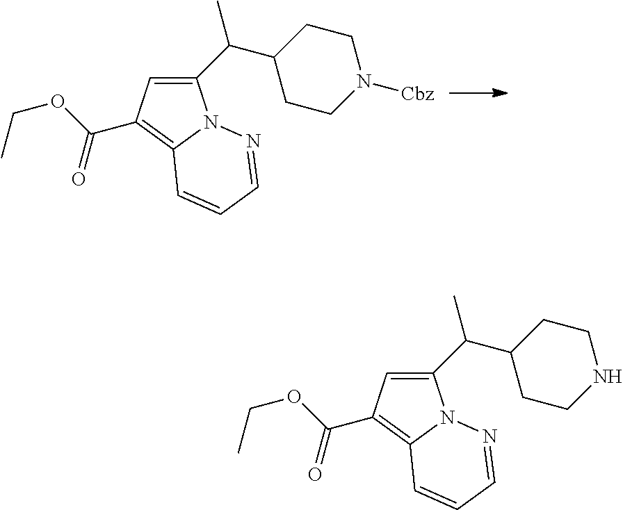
C1(C(C)C2CCN([Cbz])CC2)=CC(C(=O)OCC)=C2N1N=CC=C2.C1(C(C)C2CCNCC2)=CC(C(=O)OCC)=C2N1N=CC=C2
